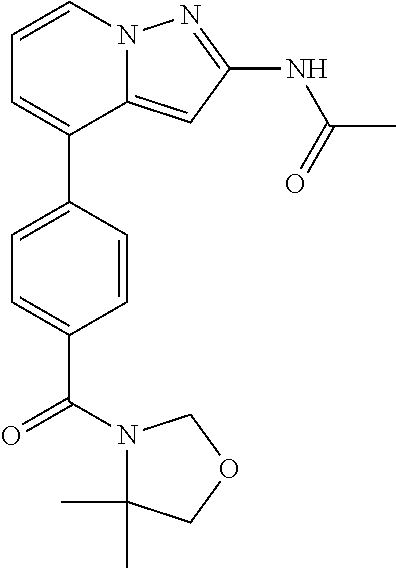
C12=CC(NC(C)=O)=NN1C=CC=C2C1=CC=C(C(N2C(C)(C)COC2)=O)C=C1
